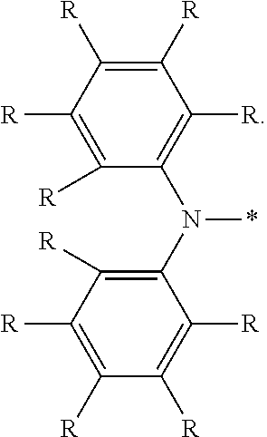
C1([R])=C([R])C([R])=C([R])C(N(C2=C([R])C([R])=C([R])C([R])=C2[R])*)=C1[R]
